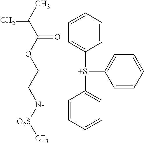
C=C(C)C(OCC[N-][O2S][CF3])=O.C1=CC=CC=C1[S+](C1=CC=CC=C1)C1=CC=CC=C1
